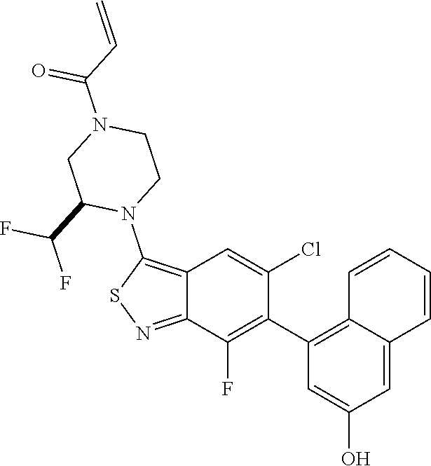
C1(C2=C(F)C3=NSC(N4C(C(F)F)CN(C(=O)C=C)CC4)=C3C=C2Cl)=C2C(=CC(O)=C1)C=CC=C2
